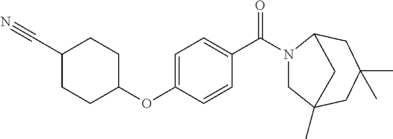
C1(C#N)CCC(OC2=CC=C(C(=O)N3CC4(C)CC(C)(C)CC3C4)C=C2)CC1
